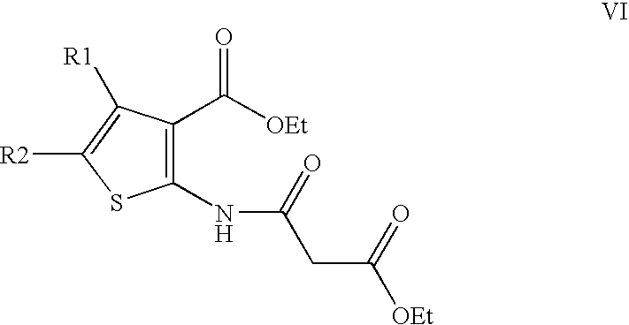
C1(C([OEt])=O)=C(NC(CC([OEt])=O)=O)SC([R2])=C1[R1]
